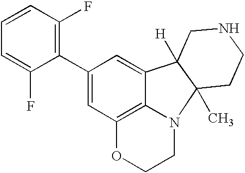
C12=C3N(CCO1)C1(C)C([H])(C3=CC(C3=C(F)C=CC=C3F)=C2)CNCC1
